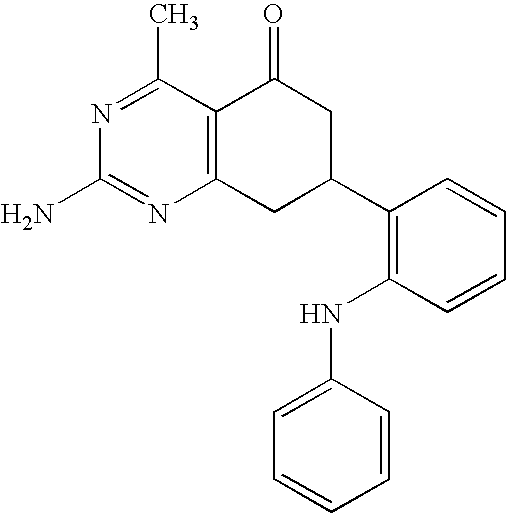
C12=C(C(C)=NC(N)=N1)C(=O)CC(C1=C(NC3=CC=CC=C3)C=CC=C1)C2
